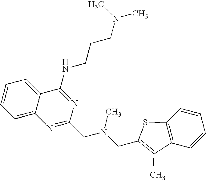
C12=CC=CC=C1C(NCCCN(C)C)=NC(CN(CC1=C(C)C3=C(C=CC=C3)S1)C)=N2
